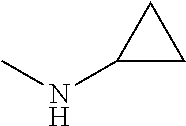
C1(NC)CC1
